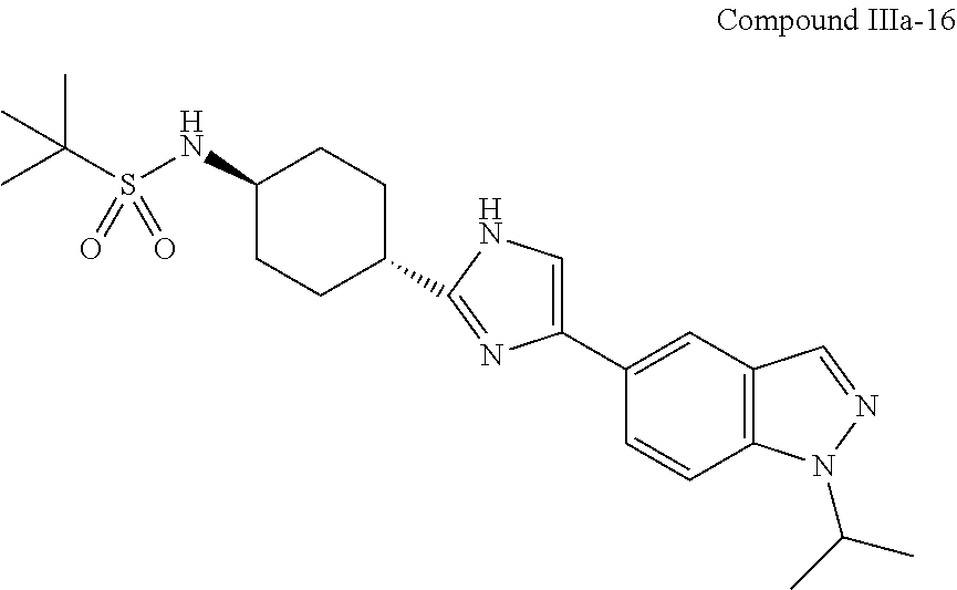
C1(NS(C(C)(C)C)(=O)=O)CCC(C2=NC(C3=CC4=C(C=C3)N(C(C)C)N=C4)=CN2)CC1
